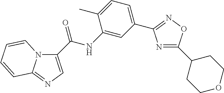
N1=C(C2CCOCC2)ON=C1C1=CC=C(C)C(NC(=O)C2=CN=C3N2C=CC=C3)=C1
